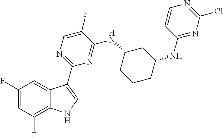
C1(C2=CNC3=C(F)C=C(F)C=C32)=NC=C(F)C(NC2CCCC(NC3=NC(Cl)=NC=C3)C2)=N1
